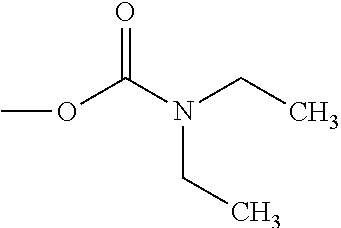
O=C(N(CC)CC)OC
